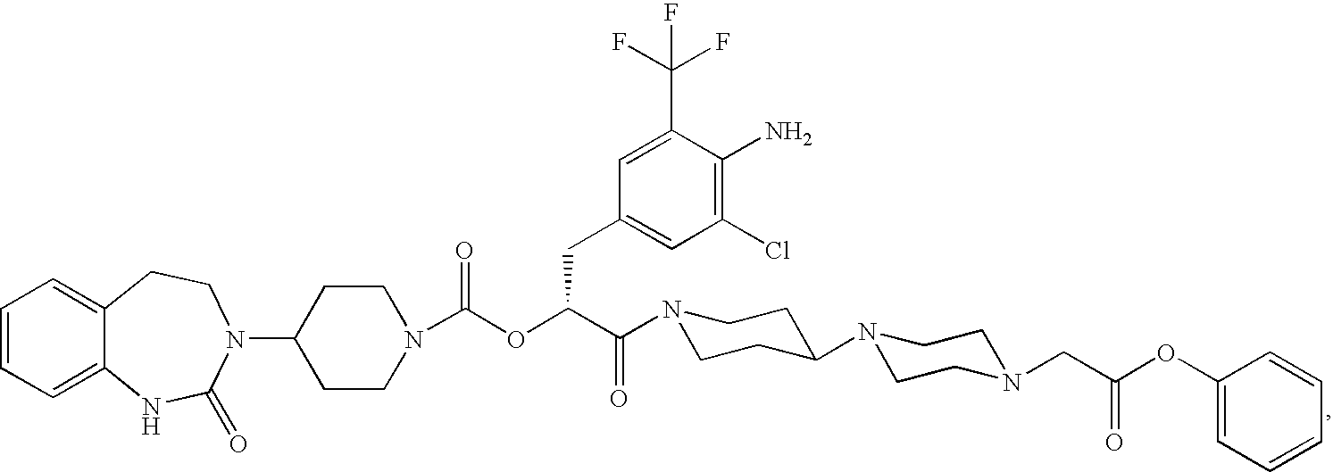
C1=CC=C2C(=C1)CCN(C1CCN(C(OC(C(=O)N3CCC(N4CCN(CC(OC5=CC=CC=C5)=O)CC4)CC3)CC3=CC(Cl)=C(N)C(C(F)(F)F)=C3)=O)CC1)C(=O)N2
